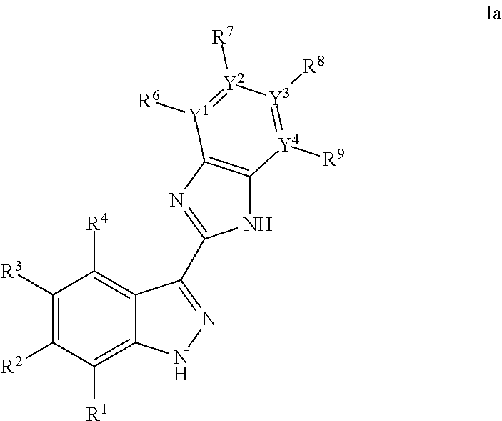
[R3]C1=C([R2])C([R1])=C2C(=C1[R4])C(C1=NC3=C(N1)[Y4]([R9])=[Y3]([R8])[Y2]([R7])=[Y1]3[R6])=NN2
